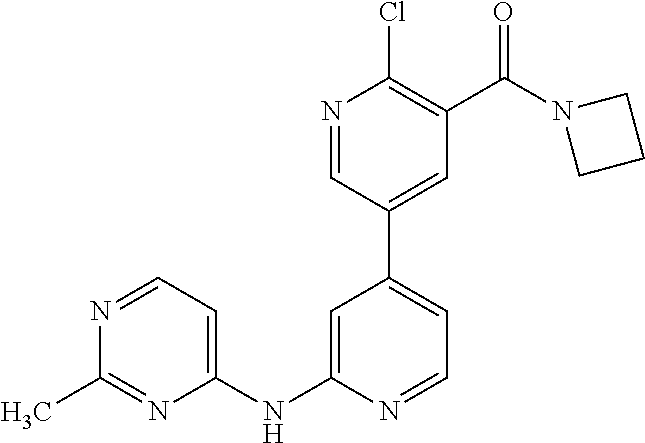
N1=CC=C(NC2=CC(C3=CC(C(N4CCC4)=O)=C(Cl)N=C3)=CC=N2)N=C1C
